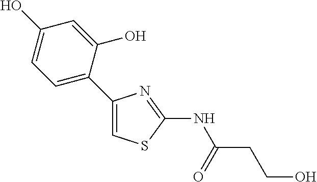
C1(O)=CC=C(C2=CSC(NC(CCO)=O)=N2)C(O)=C1
